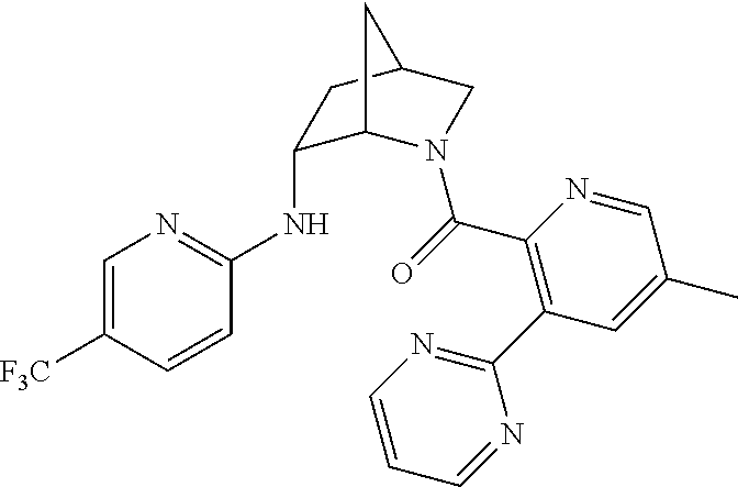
C1(NC2=NC=C([F3C])C=C2)C2N(C(=O)C3=C(C4=NC=CC=N4)C=C(C)C=N3)CC(C1)C2
